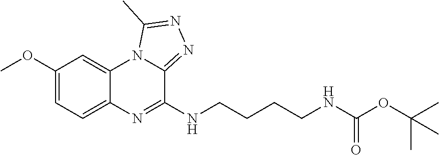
C1(OC)=CC=C2C(=C1)N1C(=NN=C1C)C(NCCCCNC(OC(C)(C)C)=O)=N2
